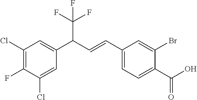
C1(Cl)=C(F)C(Cl)=CC(C(C=CC2=CC=C(C(O)=O)C(Br)=C2)C(F)(F)F)=C1
